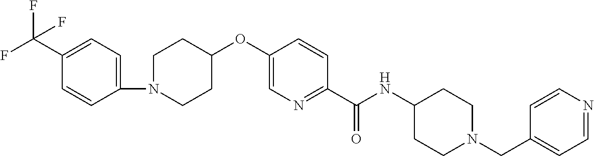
C1(C(F)(F)F)=CC=C(N2CCC(OC3=CN=C(C(NC4CCN(CC5=CC=NC=C5)CC4)=O)C=C3)CC2)C=C1
